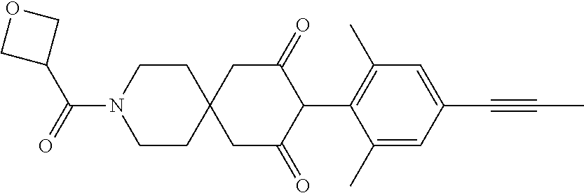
C1CN(C(=O)C2COC2)CCC12CC(=O)C(C1=C(C)C=C(C#CC)C=C1C)C(=O)C2
